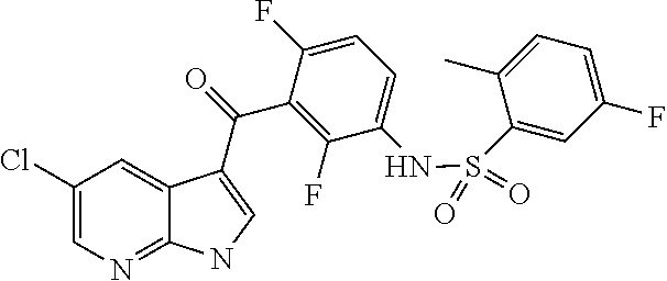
C1(Cl)=CN=C2C(=C1)C(C(=O)C1=C(F)C(NS(=O)(=O)C3=CC(F)=CC=C3C)=CC=C1F)=CN2
